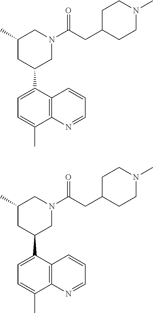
C1=C(C)C2=C(C(C3CC(C)CN(C(CC4CCN(C)CC4)=O)C3)=C1)C=CC=N2.C1=C(C)C2=C(C(C3CC(C)CN(C(CC4CCN(C)CC4)=O)C3)=C1)C=CC=N2
